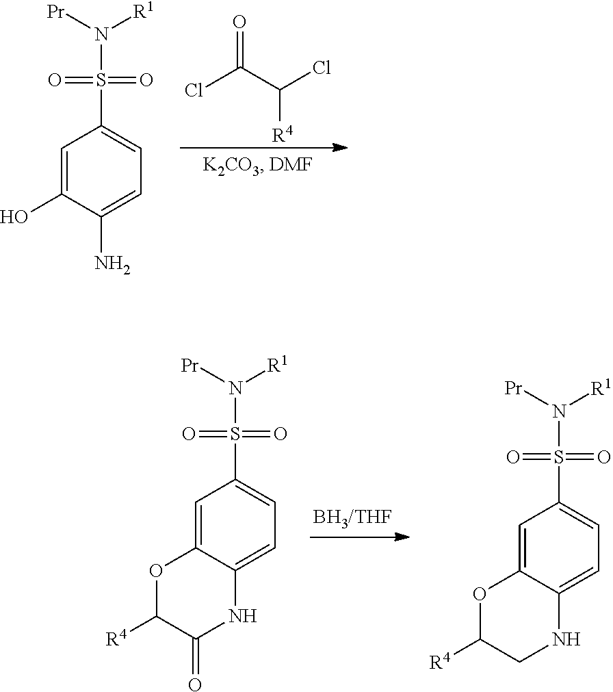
C1=C(N)C(O)=CC(S(N([Pr])[R1])(=O)=O)=C1.C(C(Cl)[R4])(Cl)=O.C1=C2C(=CC(S(N([Pr])[R1])(=O)=O)=C1)OC([R4])C(=O)N2.C1=C2C(=CC(S(N([Pr])[R1])(=O)=O)=C1)OC([R4])CN2
